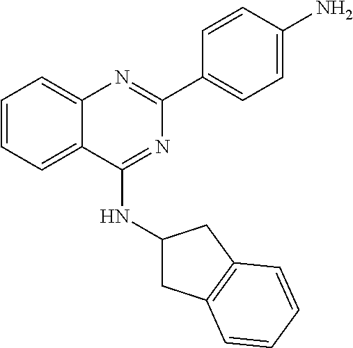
C1(C2=CC=C(N)C=C2)=NC2=CC=CC=C2C(NC2CC3=C(C2)C=CC=C3)=N1
